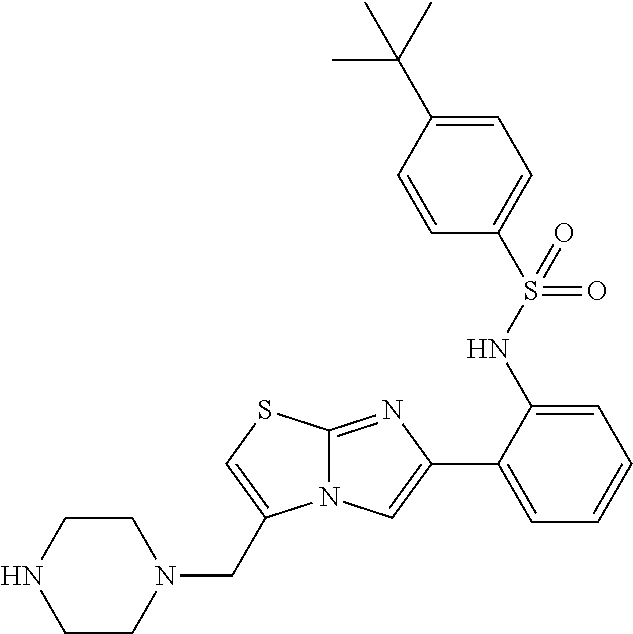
C1(NS(=O)(C2=CC=C(C(C)(C)C)C=C2)=O)=CC=CC=C1C1=CN2C(=N1)SC=C2CN1CCNCC1
